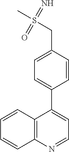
C12=C(N=CC=C1C1=CC=C(CS(C)(=N)=O)C=C1)C=CC=C2
